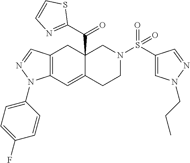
C12=C(C=C3C(C(C4=NC=CS4)=O)(C1)CN(S(C1=CN(CCC)N=C1)(=O)=O)CC3)N(C1=CC=C(F)C=C1)N=C2
